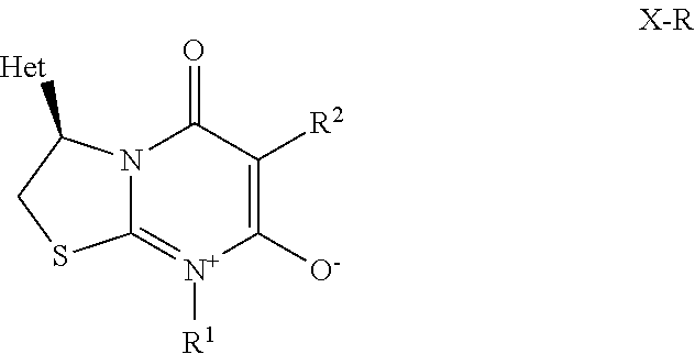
N12C(=[N+]([R1])C([O-])=C([R2])C1=O)SCC2[Het]
